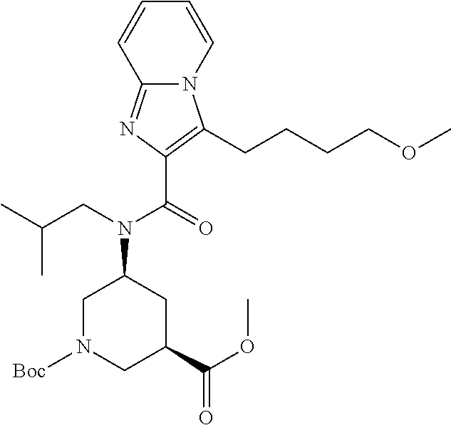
C12=NC(C(N(C3CN([Boc])CC(C(=O)OC)C3)CC(C)C)=O)=C(CCCCOC)N1C=CC=C2
